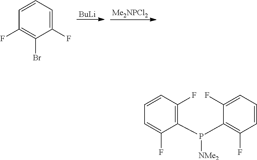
C1(F)=CC=CC(F)=C1Br.[BuLi].[Me2NPCl2].C1(P([NMe2])C2=C(F)C=CC=C2F)=C(F)C=CC=C1F
